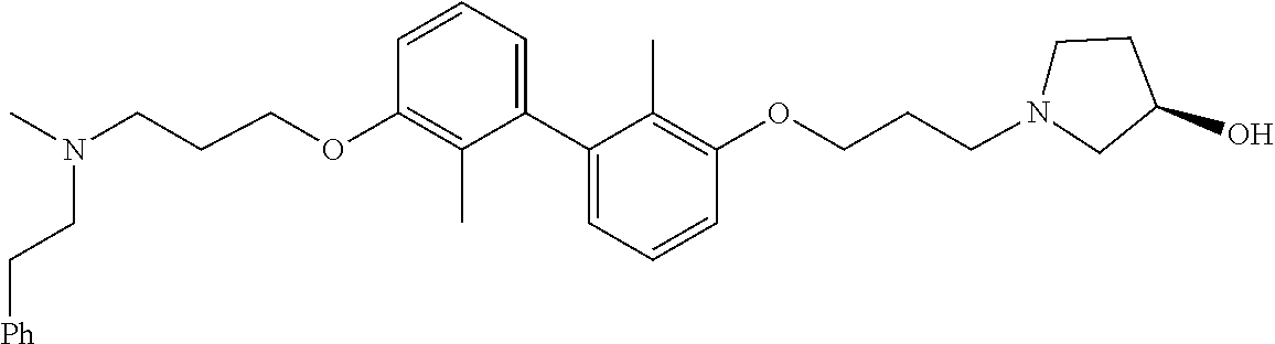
C(CN(C)CCCOC1=C(C)C(C2=CC=CC(OCCCN3CCC(O)C3)=C2C)=CC=C1)[Ph]
